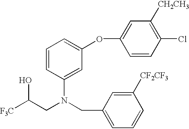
C(CN(CC1=CC=CC([CF2CF3])=C1)C1=CC(OC2=CC([CH2CH3])=C(Cl)C=C2)=CC=C1)([F3C])O
